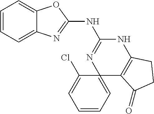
C12=CC=CC=C1OC(NC1=NC3(=CC=CC=C3Cl)C3=C(N1)CCC3=O)=N2
